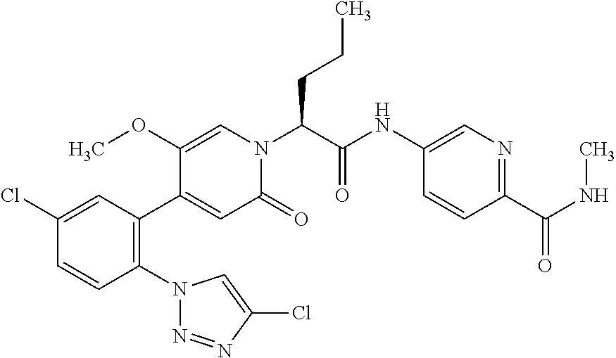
C1(Cl)=CC(C2=CC(=O)N(C(C(NC3=CN=C(C(NC)=O)C=C3)=O)CCC)C=C2OC)=C(N2N=NC(Cl)=C2)C=C1
